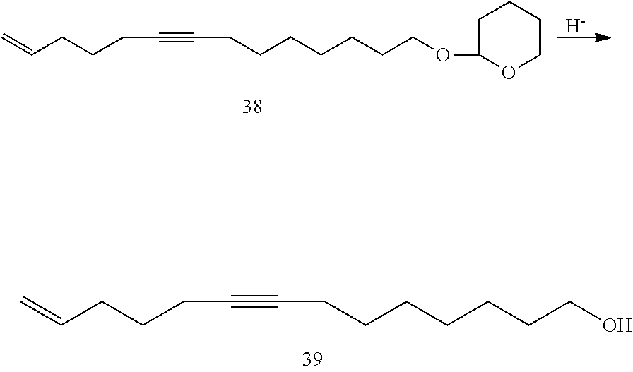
C(CCCCCCCOC1OCCCC1)#CCCCC=C.[H].C(CCCCCCCO)#CCCCC=C
